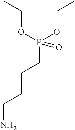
CCOP(OCC)(CCCCN)=O
